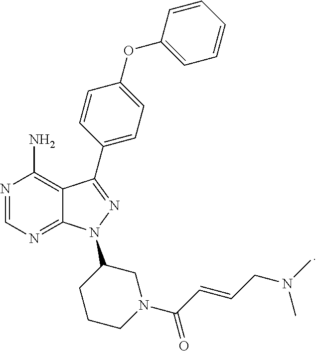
N1=CN=C2C(=C1N)C(C1=CC=C(OC3=CC=CC=C3)C=C1)=NN2C1CCCN(C(=O)C=CCN(C)C)C1
